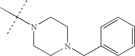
C1=CC(CN2CCN(C(C)(C)C)CC2)=CC=C1
